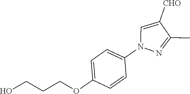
C1(C)=NN(C2=CC=C(OCCCO)C=C2)C=C1[CHO]
